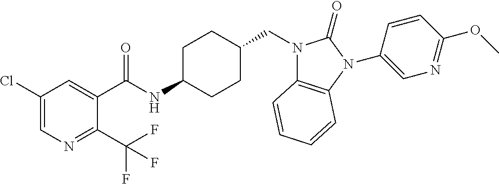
C1(Cl)=CN=C(C(F)(F)F)C(C(NC2CCC(CN3C4=C(N(C5=CN=C(OC)C=C5)C3=O)C=CC=C4)CC2)=O)=C1
